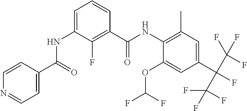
C1=CC(C(=O)NC2=CC=CC(C(NC3=C(C)C=C(C(C(F)(F)F)(C(F)(F)F)F)C=C3OC(F)F)=O)=C2F)=CC=N1
